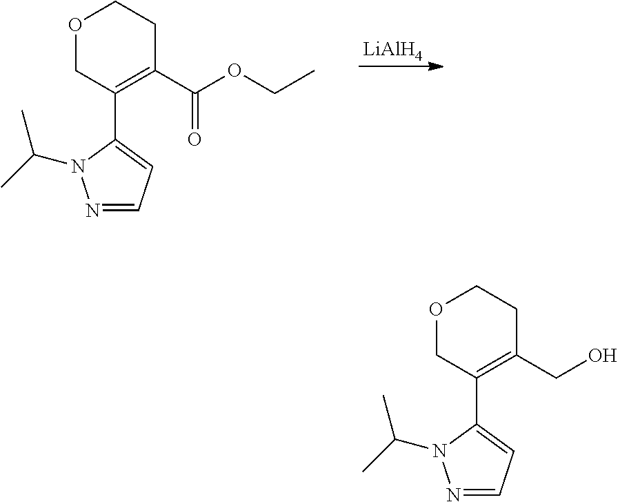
O1CC(C2=CC=NN2C(C)C)=C(C(OCC)=O)CC1.[LiAlH4].O1CC(C2=CC=NN2C(C)C)=C(CO)CC1
